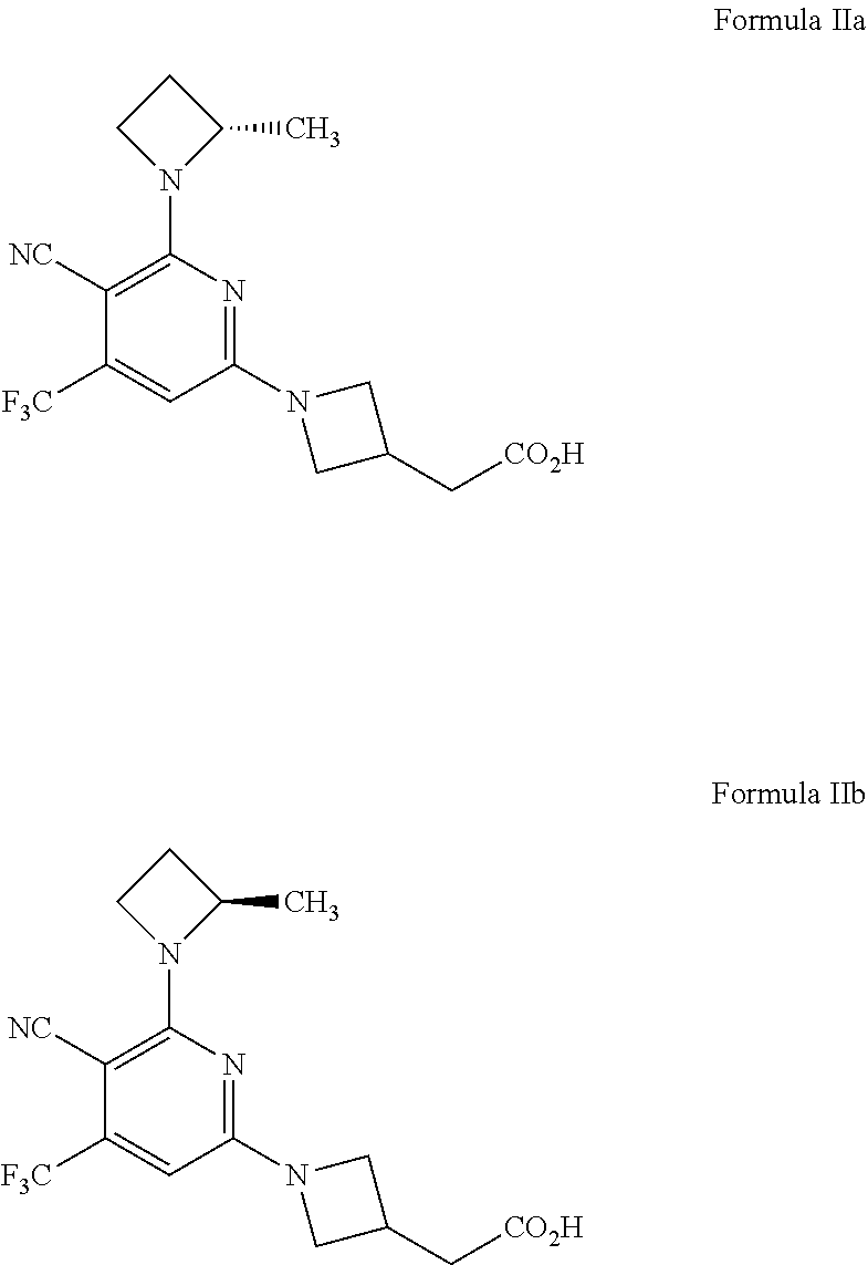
C1(N2CC(C[CO2H])C2)=NC(N2C(C)CC2)=C([NC])C([F3C])=C1.C1(N2CC(C[CO2H])C2)=NC(N2C(C)CC2)=C([NC])C([F3C])=C1
